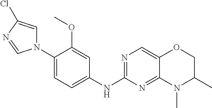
N1(C2=CC=C(NC3=NC=C4C(=N3)N(C)C(C)CO4)C=C2OC)C=C(Cl)N=C1
